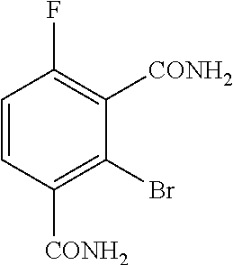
C1=CC([CONH2])=C(Br)C([CONH2])=C1F
